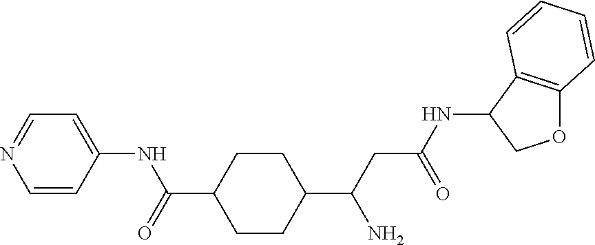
C1(C(CC(NC2COC3=C2C=CC=C3)=O)N)CCC(C(=O)NC2=CC=NC=C2)CC1
